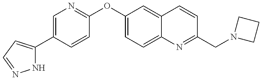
N1C(C2=CN=C(OC3=CC=C4C(=C3)C=CC(CN3CCC3)=N4)C=C2)=CC=N1
